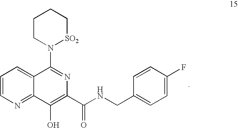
C1=CN=C2C(=C1)C(N1[SO2]CCCC1)=NC(C(NCC1=CC=C(F)C=C1)=O)=C2O
